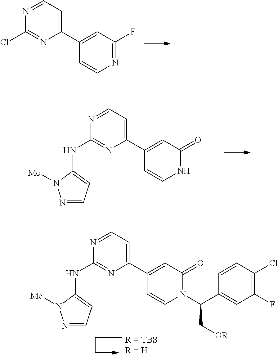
N1=CC=C(C2=CC(F)=NC=C2)N=C1Cl.N1=CC=C(C2=CC(=O)NC=C2)N=C1NC1=CC=NN1[Me].N1=CC=C(C2=CC(=O)N(C(C3=CC(F)=C(Cl)C=C3)C[OR])C=C2)N=C1NC1=CC=NN1[Me]
